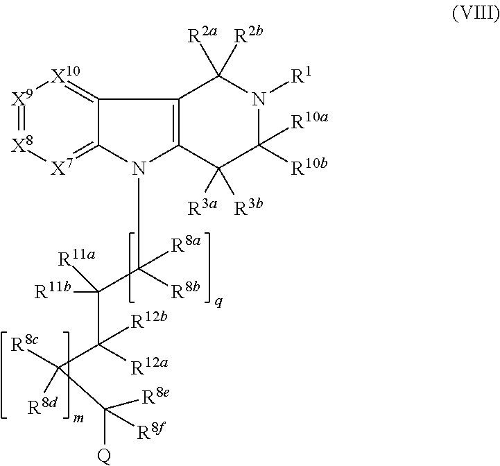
[X9]1=[X8][X7]=C2C(=[X10]1)C1=C(N2C([R8b])(C([R11a])([R11b])C([R12a])(C([R8c])([R8d])C([Q])([R8f])[R8e])[R12b])[R8a])C([R3a])([R3b])C([R10b])([R10a])N([R1])C1([R2a])[R2b]
